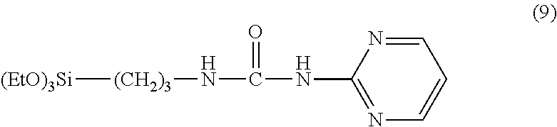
[(EtO)3Si][(CH2)3]NC(=O)NC1=NC=CC=N1
